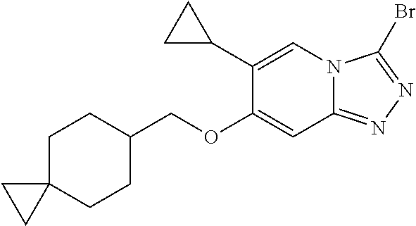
C12(CCC(COC3=CC4=NN=C(Br)N4C=C3C3CC3)CC1)CC2
